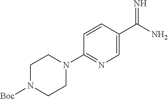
C1=C(C(N)=N)C=CC(N2CCN([Boc])CC2)=N1
